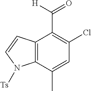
C1(Cl)=C(C(=O)[H])C2=C(C(C)=C1)N([Ts])C=C2
